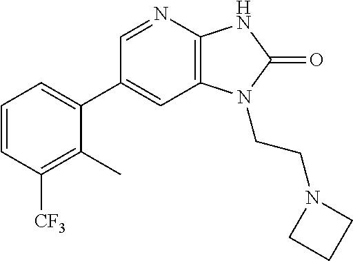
C1(C2=CC=CC([CF3])=C2C)=CC2=C(N=C1)NC(=O)N2CCN1CCC1
